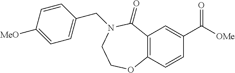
C12=C(C=CC(C([OMe])=O)=C1)OCCN(CC1=CC=C([MeO])C=C1)C2=O
